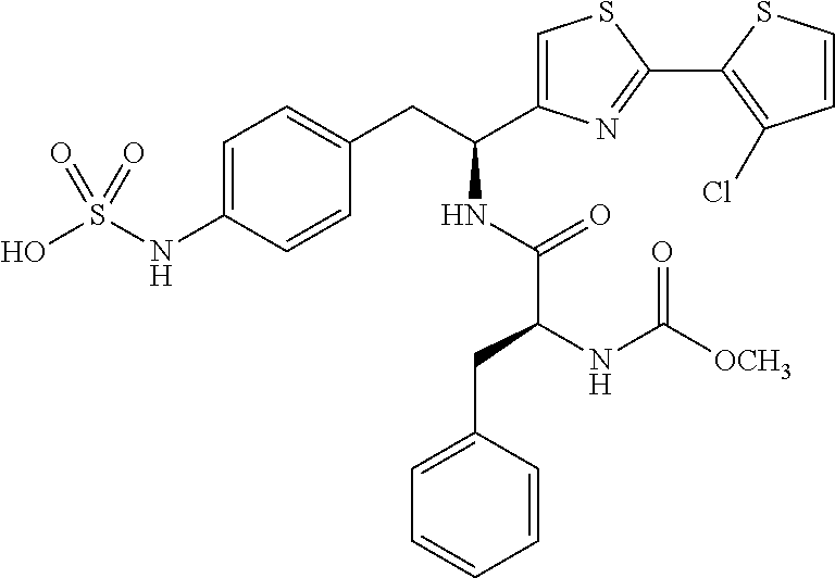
C1=C(NS(O)(=O)=O)C=CC(CC(C2=CSC(C3=C(Cl)C=CS3)=N2)NC(C(CC2=CC=CC=C2)NC([OCH3])=O)=O)=C1
